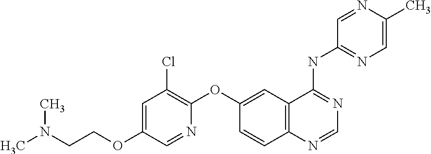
C1(OCCN(C)C)=CC(Cl)=C(OC2=CC3=C(C=C2)N=CN=C3NC2=NC=C(C)N=C2)N=C1
